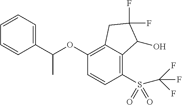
C1(OC(C2=CC=CC=C2)C)=C2C(=C(S(=O)(=O)C(F)(F)F)C=C1)C(O)C(F)(F)C2
